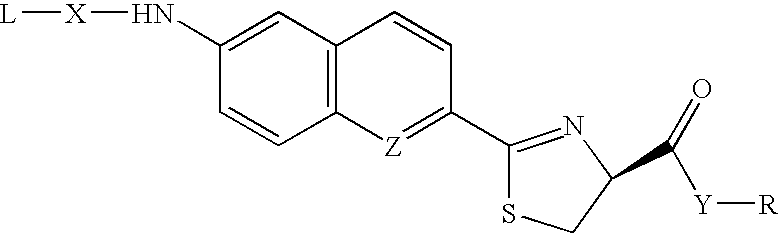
C1=CC2=C(C=C1N[X][L])C=CC(C1=NC(C([Y][R])=O)CS1)=[Z]2
